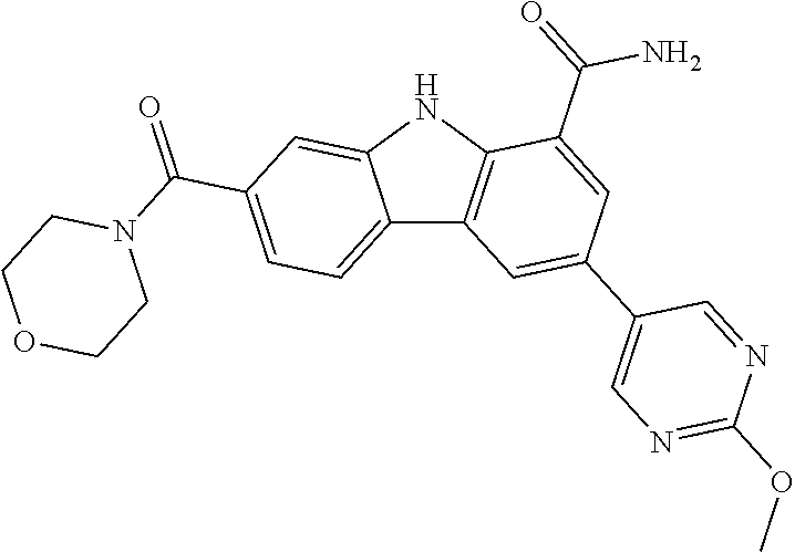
C12=CC=C(C(=O)N3CCOCC3)C=C1NC1=C2C=C(C2=CN=C(OC)N=C2)C=C1C(=O)N
